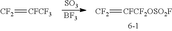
[SO3].[BF3].[CF2]=[CFCF2OSO2F].[CF2]=[CFCF3]
